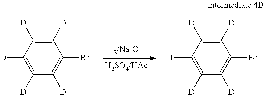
C1([D])=C([D])C([D])=C(Br)C([D])=C1[D].C1(I)=C([D])C([D])=C(Br)C([D])=C1[D]
